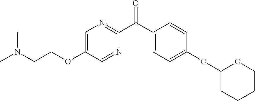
C1(C(C2=CC=C(OC3CCCCO3)C=C2)=O)=NC=C(OCCN(C)C)C=N1
